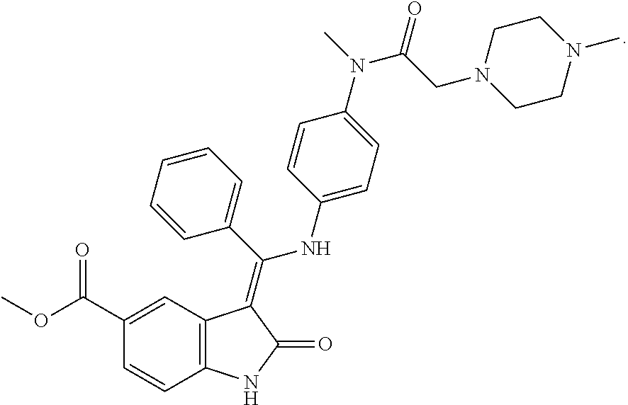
C12=C(C=C(C(OC)=O)C=C1)C(=C(C1=CC=CC=C1)NC1=CC=C(N(C)C(CN3CCN(C)CC3)=O)C=C1)C(=O)N2
